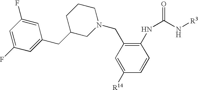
C1=C([R14])C=CC(NC(=O)N[R3])=C1CN1CCCC(CC2=CC(F)=CC(F)=C2)C1
